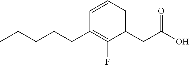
C1(CC(O)=O)=CC=CC(CCCCC)=C1F
